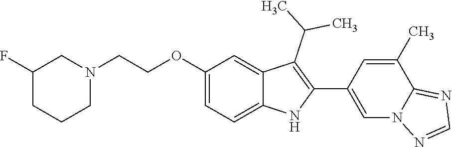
C1(F)CCCN(CCOC2=CC=C3C(=C2)C(C(C)C)=C(C2=CN4C(=NC=N4)C(C)=C2)N3)C1
